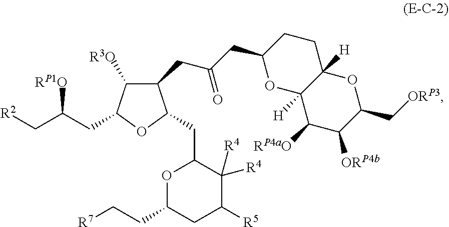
C1(CC(=O)CC2OC3([H])C([H])(CC2)OC(C[ORP3])C([ORP4b])C3[RP4aO])C([R3O])C(CC(C[R2])[RP1O])OC1CC1OC(CC[R7])CC([R5])C1([R4])[R4]
